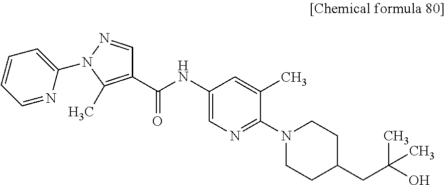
C1(NC(C2=C(C)N(C3=CC=CC=N3)N=C2)=O)=CN=C(N2CCC(CC(O)(C)C)CC2)C(C)=C1
